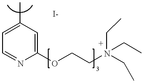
C1=C(C)C=C(OCCN(CC)(CC)CC)N=C1
